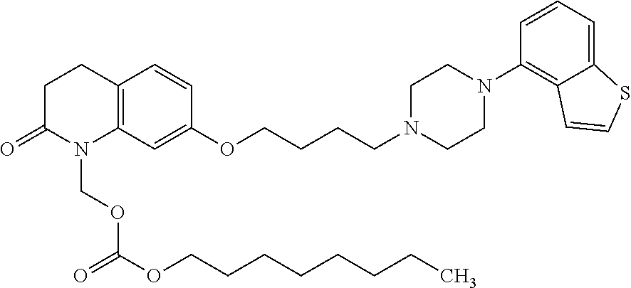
C12=C(C=C(OCCCCN3CCN(C4=C5C(=CC=C4)SC=C5)CC3)C=C1)N(COC(=O)OCCCCCCCC)C(=O)CC2
